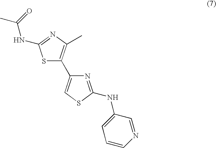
S1C(C2=CSC(NC3=CC=CN=C3)=N2)=C(C)N=C1NC(C)=O
